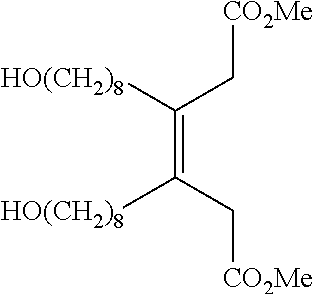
[HO(CH2)8]C(C[CO2Me])=C(C[CO2Me])[HO(CH2)8]
